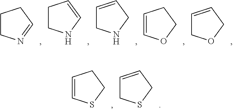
C1CN=CC1.C1CNC=C1.C1=CCNC1.C1=COCC1.C1=CCOC1.C1=CSCC1.C1=CCSC1
